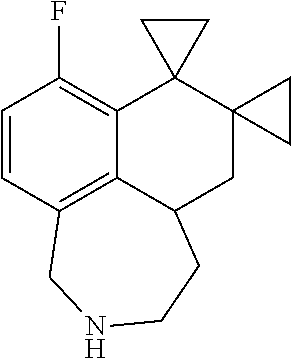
C1=CC2=C3C(=C1F)C1(C4(CC3CCNC2)CC4)CC1
